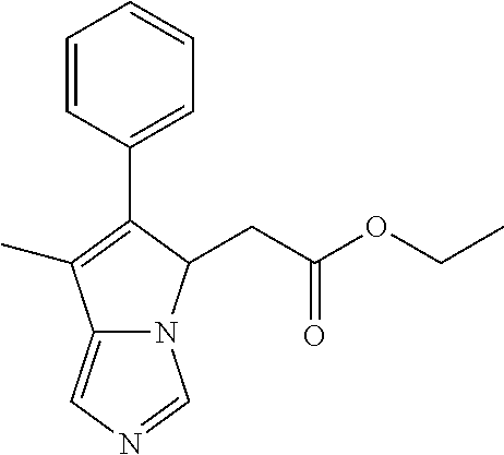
C1=CC(C2=C(C)C3=CN=CN3C2CC(OCC)=O)=CC=C1
